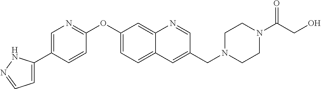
C1=C(C2=CN=C(OC3=CC=C4C(=C3)N=CC(CN3CCN(C(CO)=O)CC3)=C4)C=C2)NN=C1
